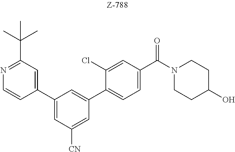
C1(C2=CC([CN])=CC(C3=CC=C(C(N4CCC(O)CC4)=O)C=C3Cl)=C2)=CC(C(C)(C)C)=NC=C1
